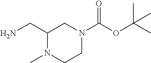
C1(CN)N(C)CCN(C(OC(C)(C)C)=O)C1
